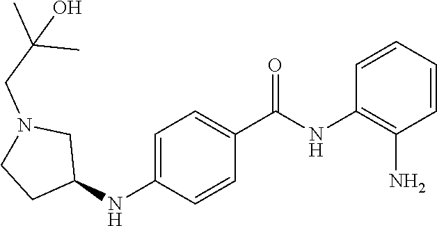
C1=CC=CC(N)=C1NC(C1=CC=C(NC2CN(CC(C)(C)O)CC2)C=C1)=O
